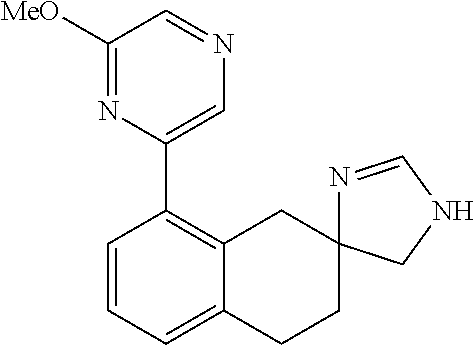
C1=CC=C2C(=C1C1=CN=CC([MeO])=N1)CC1(CC2)N=CNC1
